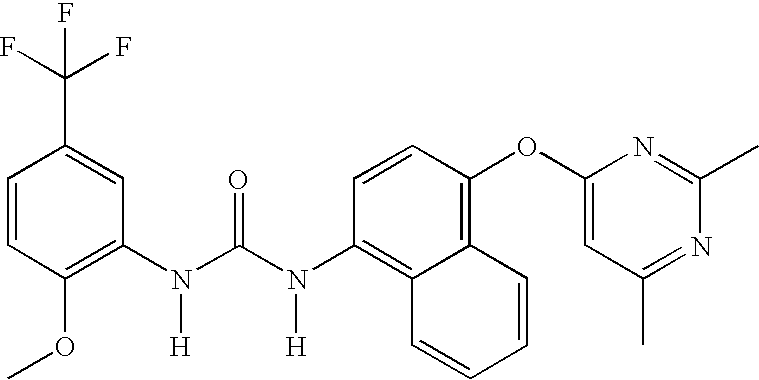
C1=CC(OC)=C(N(C(N(C2=C3C(=C(OC4=CC(C)=NC(C)=N4)C=C2)C=CC=C3)[H])=O)[H])C=C1C(F)(F)F
